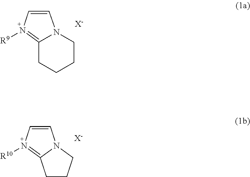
C1=CN([R9])=C2CCCCN12.[X-].C1=CN([R10])=C2N1CCC2.[X-]
